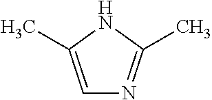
C1=C(C)NC(C)=N1
